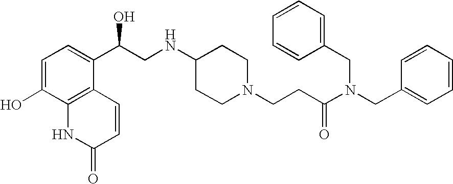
C1=C(O)C2=C(C(C(CNC3CCN(CCC(N(CC4=CC=CC=C4)CC4=CC=CC=C4)=O)CC3)O)=C1)C=CC(=O)N2
